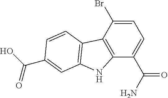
C1=C(Br)C2=C(C(C(N)=O)=C1)NC1=C2C=CC(C(O)=O)=C1
